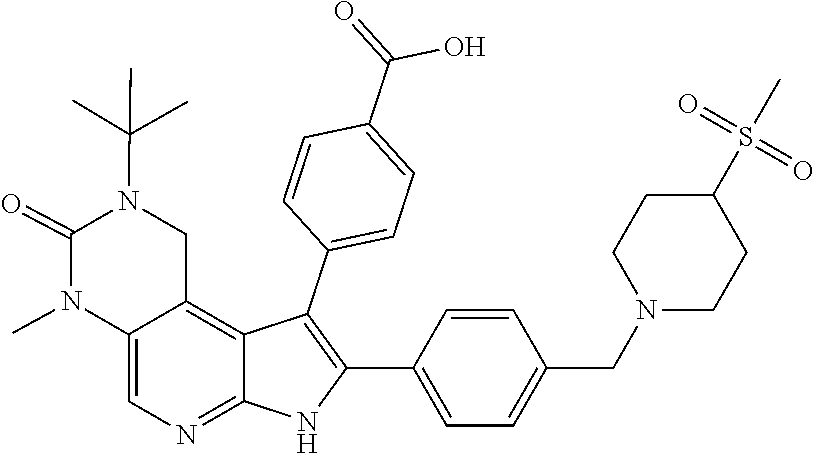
CC(C)(C)N1C(=O)N(C)C2=CN=C3C(=C2C1)C(C1=CC=C(C(=O)O)C=C1)=C(C1=CC=C(CN2CCC(S(C)(=O)=O)CC2)C=C1)N3
